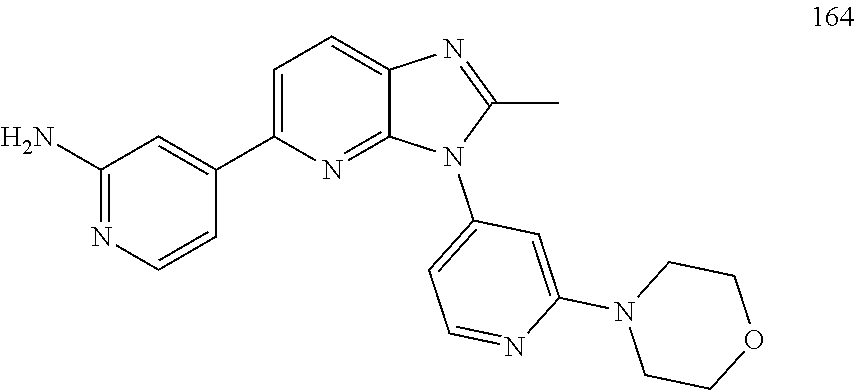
C1CN(C2=CC(N3C(C)=NC4=CC=C(C5=CC(N)=NC=C5)N=C34)=CC=N2)CCO1
